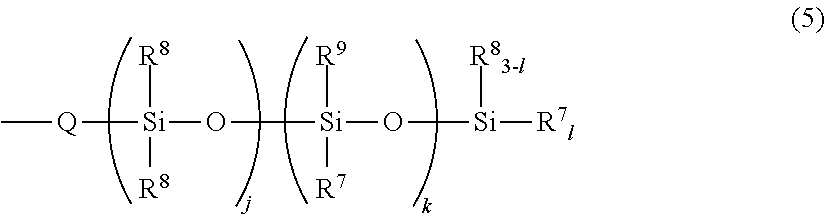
[Si](O[Si](O[Si]([R7l])[R83-l])([R9])[R7])([R8])([R8])[Q]C
